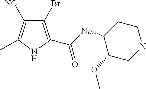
C1CC(NC(=O)C2=C(Br)C([NC])=C(C)N2)C(OC)CN1
